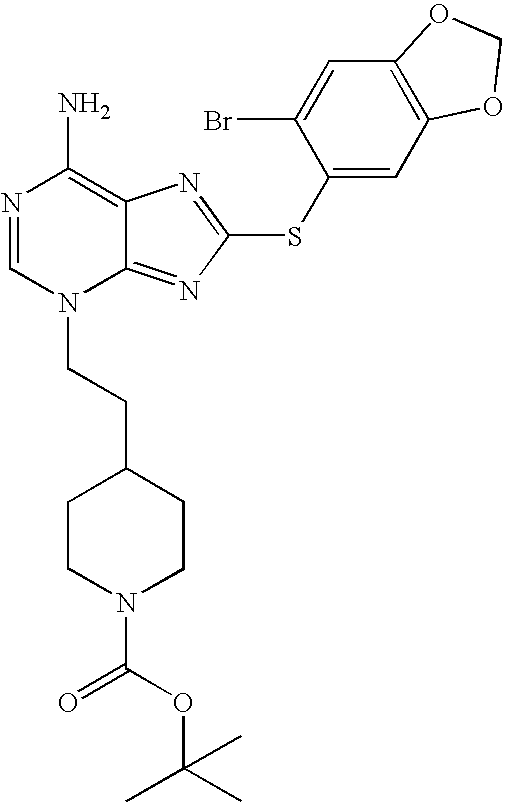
N1=CN(CCC2CCN(C(OC(C)(C)C)=O)CC2)C2=NC(SC3=CC4=C(C=C3Br)OCO4)=NC2=C1N
